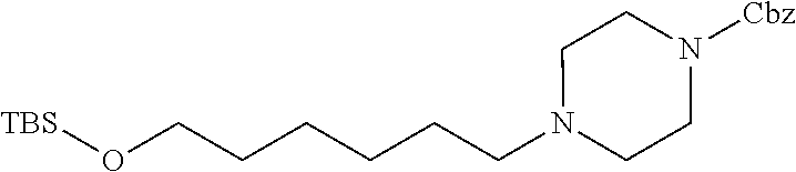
N1(CCCCCCO[TBS])CCN([Cbz])CC1
